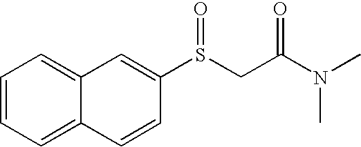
C1=CC=C2C(=C1)C=C(S(CC(=O)N(C)C)=O)C=C2
